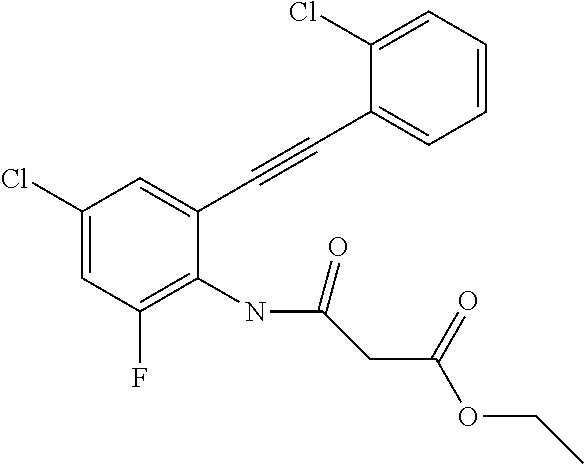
C1(C#CC2=CC=CC=C2Cl)=CC(Cl)=CC(F)=C1NC(=O)CC(OCC)=O
